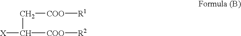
C([COO][R1])C([X])[COO][R2]
